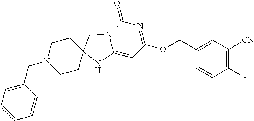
O(CC1=CC([CN])=C(F)C=C1)C1=NC(=O)N2C(=C1)NC1(C2)CCN(CC2=CC=CC=C2)CC1
